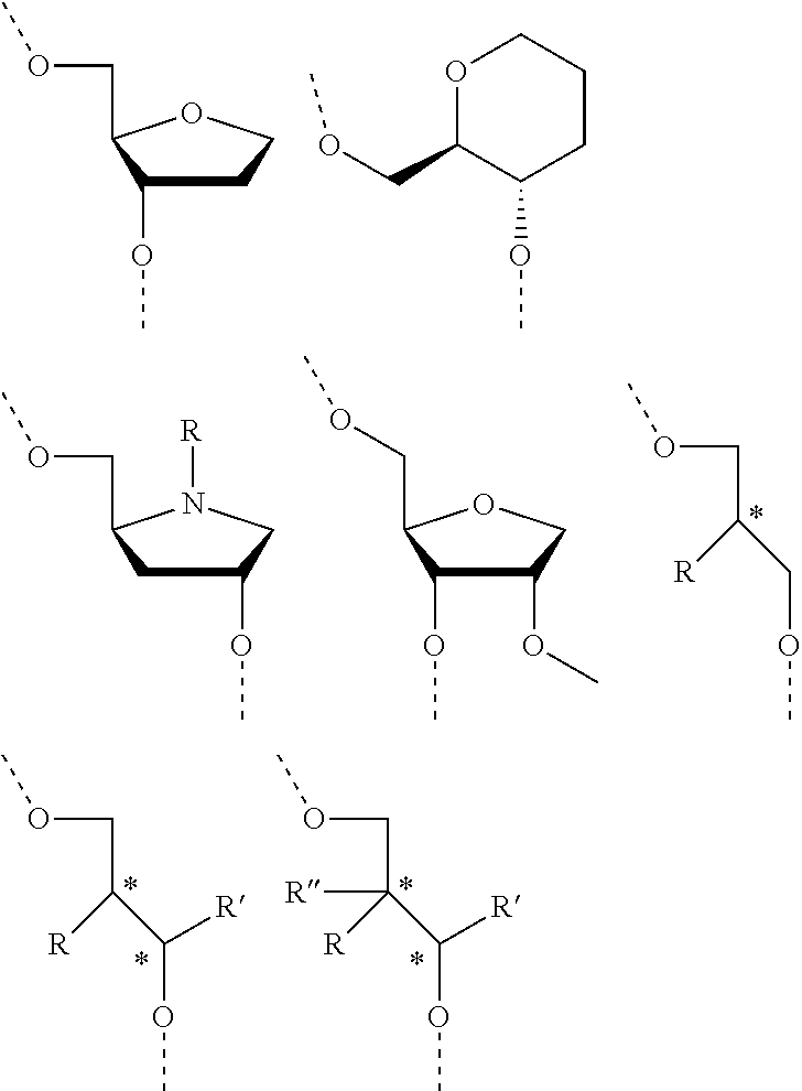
C1C(OC)C(COC)OC1.O1C(COC)C(OC)CCC1.C(COC)([R])COC.C1(OC)CC(COC)N([R])C1.C1(OC)C(OC)C(COC)OC1.C(COC)([R])C(OC)[R].C(COC)([R])(C(OC)[R])[R]
